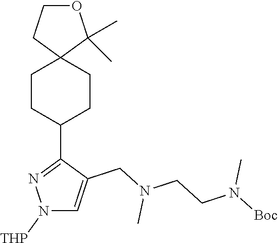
C1CC(C2=NN([THP])C=C2CN(CCN([Boc])C)C)CCC12C(C)(C)OCC2
